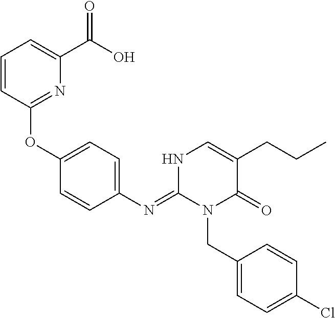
C1(OC2=CC=C(N=C3N(CC4=CC=C(Cl)C=C4)C(=O)C(CCC)=CN3)C=C2)=NC(C(O)=O)=CC=C1
